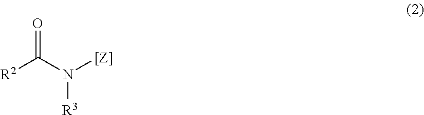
[R2]C(N([[Z]])[R3])=O
